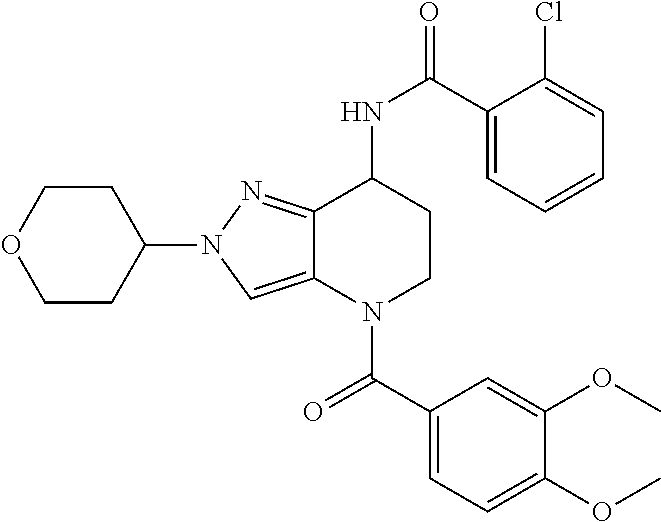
C1(C(NC2CCN(C(C3=CC=C(OC)C(OC)=C3)=O)C3=CN(C4CCOCC4)N=C23)=O)=CC=CC=C1Cl
